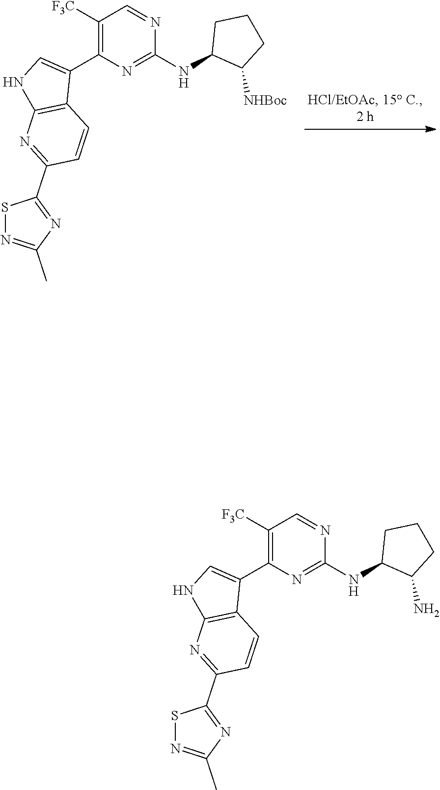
N(C1=NC(C2=CNC3=C2C=CC(C2=NC(C)=NS2)=N3)=C([F3C])C=N1)C1CCCC1[NHBoc].N(C1=NC(C2=CNC3=C2C=CC(C2=NC(C)=NS2)=N3)=C([F3C])C=N1)C1CCCC1N
